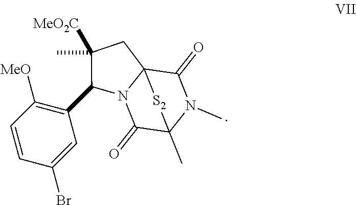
C1(=O)C23N(C(=O)C(C)(N1C)[S2]2)C(C1=C([MeO])C=CC(Br)=C1)C(C)([MeO2C])C3
